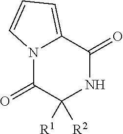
N12C(=O)C([R2])([R1])NC(=O)C1=CC=C2
